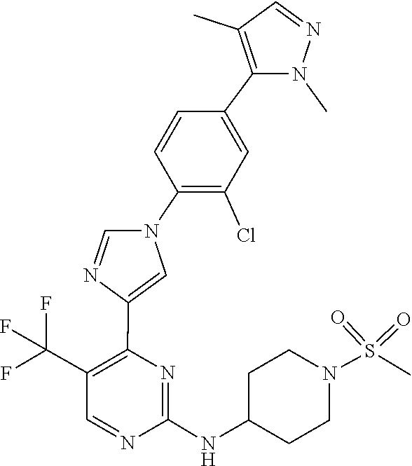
C1C(NC2=NC(C3=CN(C4=C(Cl)C=C(C5=C(C)C=NN5C)C=C4)C=N3)=C(C(F)(F)F)C=N2)CCN(S(=O)(=O)C)C1
